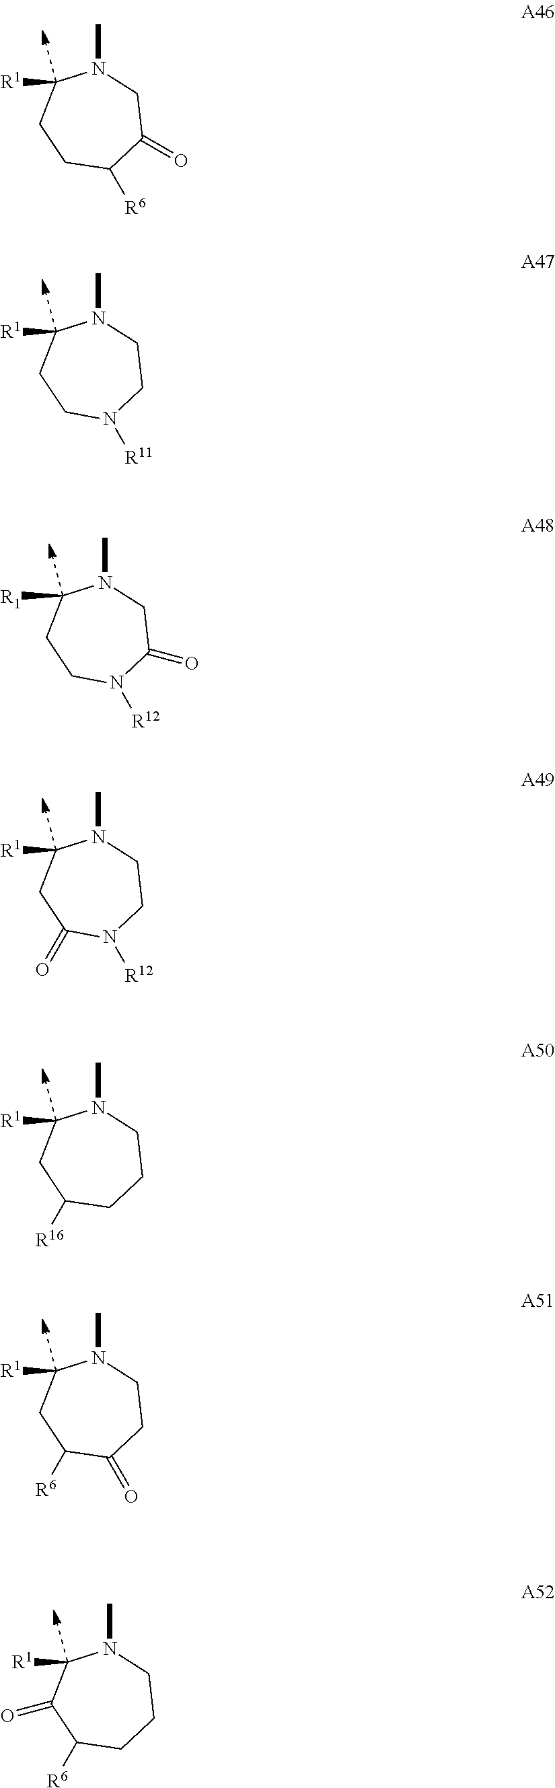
C1C([R6])C(=O)CN(C)C([R1])C1.C1N([R11])CCN(C)C([R1])C1.C1N([R12])C(=O)CN(C)C([R1])C1.C1(=O)N([R12])CCN(C)C([R1])C1.C1([R16])CCCN(C)C([R1])C1.C1([R6])C(=O)CCN(C)C([R1])C1.C1([R6])CCCN(C)C([R1])C1=O
